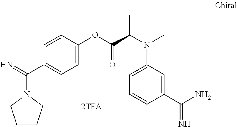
C1CCN(C(=N)C2=CC=C(OC(C(N(C)C3=CC=CC(C(N)=N)=C3)C)=O)C=C2)C1
